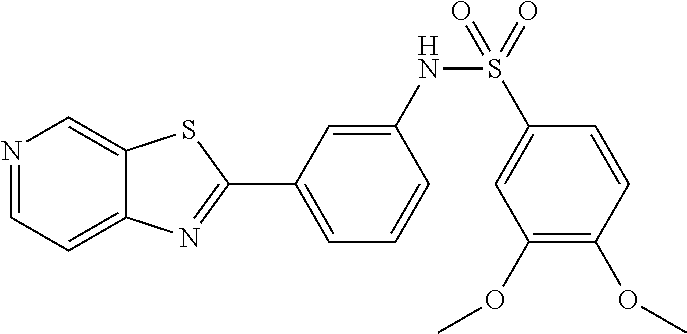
N1=CC=C2C(=C1)SC(C1=CC=CC(NS(=O)(C3=CC(OC)=C(OC)C=C3)=O)=C1)=N2
